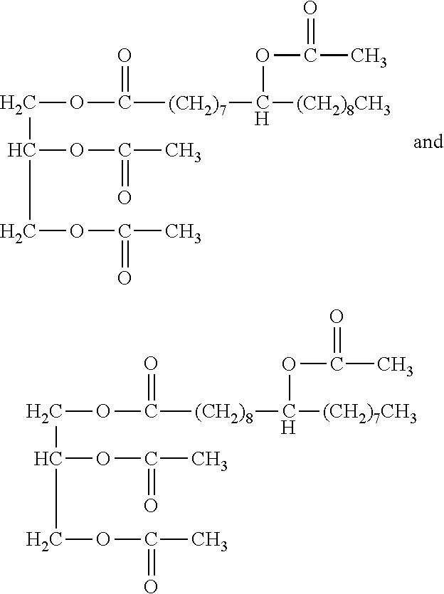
C(C(OC(=O)C)COC(=O)C)OC(=O)[(CH2)7]C([(CH2)8CH3])OC(=O)C.C(C(OC(=O)C)COC(=O)C)OC(=O)[(CH2)8]C([(CH2)7CH3])OC(=O)C
